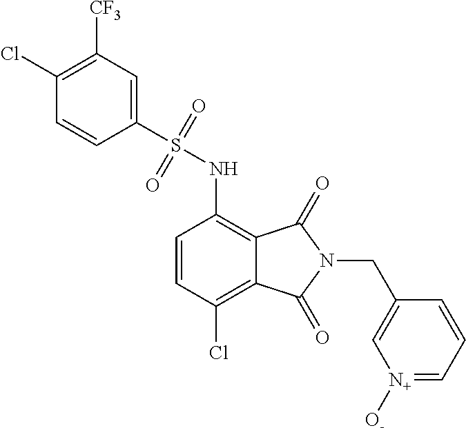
C1=CC(Cl)=C2C(=C1NS(C1=CC([CF3])=C(Cl)C=C1)(=O)=O)C(=O)N(CC1=C[N+]([O-])=CC=C1)C2=O
